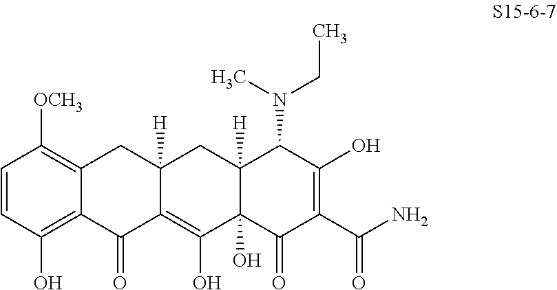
C1=CC(O)=C2C(=C1[OCH3])CC1([H])C(=C(O)C3(O)C([H])(C1)C(N(CC)C)C(O)=C(C(N)=O)C3=O)C2=O
